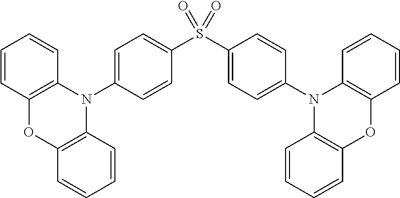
C1=CC2=C(C=C1)N(C1=CC=C(S(C3=CC=C(N4C5=C(C=CC=C5)OC5=C4C=CC=C5)C=C3)(=O)=O)C=C1)C1=C(C=CC=C1)O2
